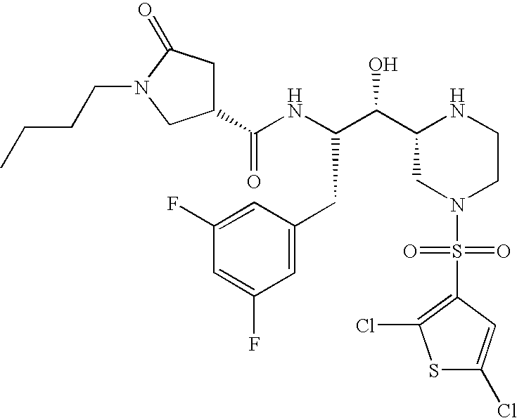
C1(C(NC(C(C2CN(S(=O)(=O)C3=C(Cl)SC(Cl)=C3)CCN2)O)CC2=CC(F)=CC(F)=C2)=O)CC(=O)N(CCCC)C1
